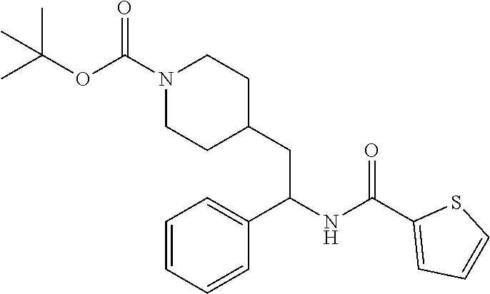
C1(C(NC(C2=CC=CC=C2)CC2CCN(C(=O)OC(C)(C)C)CC2)=O)=CC=CS1
